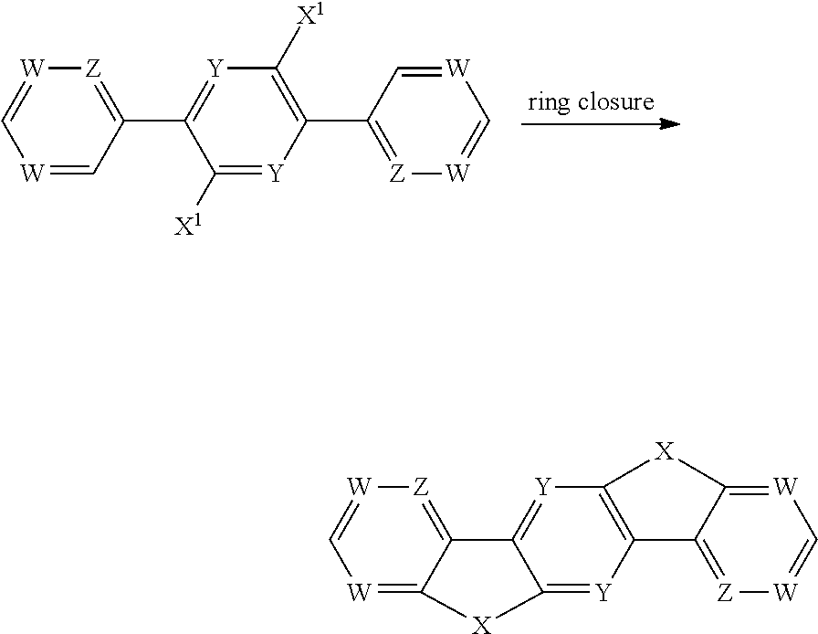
[X]1C2=[W]C=[W][Z]=C2C2=[Y]C3=C([Y]=C12)C1=[Z][W]=C[W]=C1[X]3.[Z]1=C(C2=[Y]C([X1])=C(C3=[Z][W]=C[W]=C3)[Y]=C2[X1])C=[W]C=[W]1
